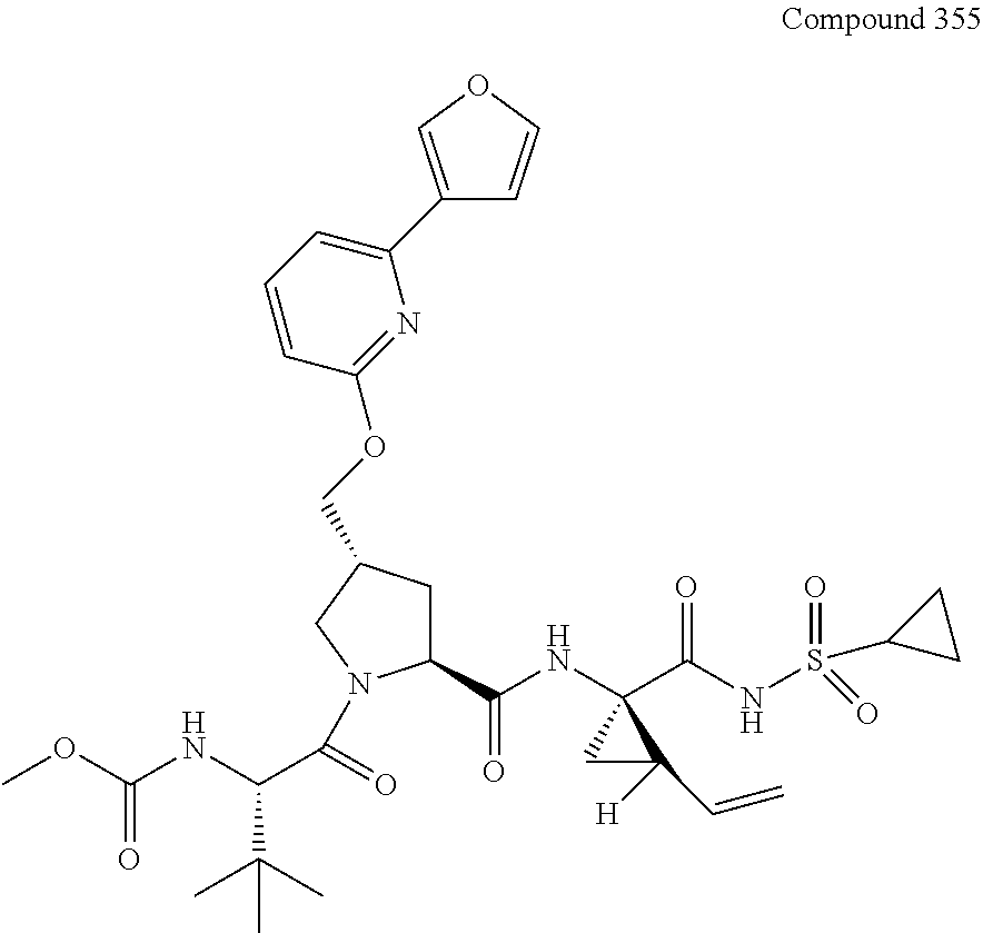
C1=CC(OCC2CC(C(NC3(C(NS(=O)(=O)C4CC4)=O)CC3([H])C=C)=O)N(C(=O)C(NC(OC)=O)C(C)(C)C)C2)=NC(C2=COC=C2)=C1
